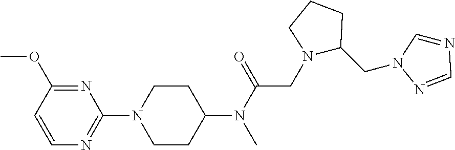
C1=CN=C(N2CCC(N(C(=O)CN3C(CN4C=NC=N4)CCC3)C)CC2)N=C1OC
